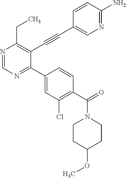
N1=CN=C(C2=CC(Cl)=C(C(=O)N3CCC(OC)CC3)C=C2)C(C#CC2=CN=C(N)C=C2)=C1CC
